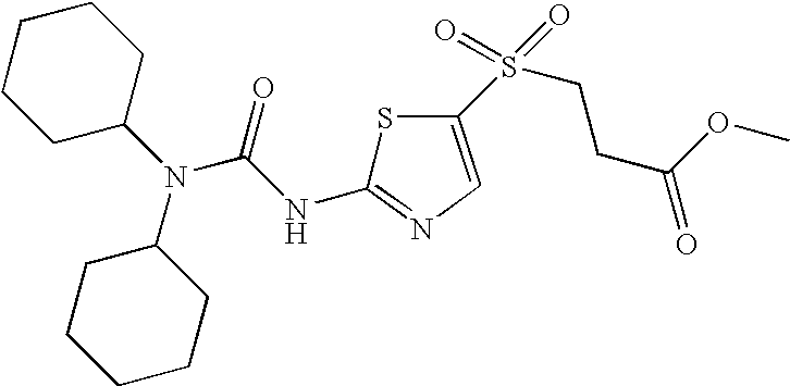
C1CCCCC1N(C(=O)NC1=NC=C(S(CCC(=O)OC)(=O)=O)S1)C1CCCCC1
